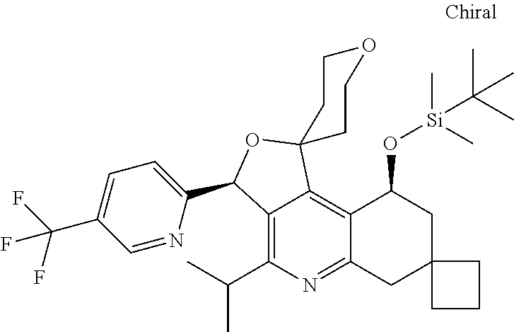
C12=C(C(C)C)N=C3C(=C1C1(OC2C2=CC=C(C(F)(F)F)C=N2)CCOCC1)C(O[Si](C(C)(C)C)(C)C)CC1(C3)CCC1
